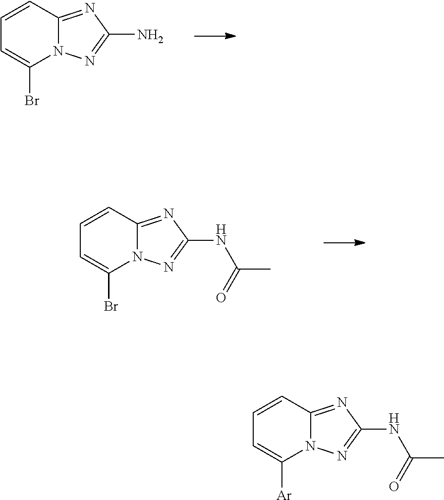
C1=CC2=NC(N)=NN2C(Br)=C1.C1=CC2=NC(NC(=O)C)=NN2C(Br)=C1.C1=CC2=NC(NC(=O)C)=NN2C([Ar])=C1
